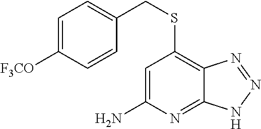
C1([F3CO])=CC=C(CSC2=C3C(=NC(N)=C2)NN=N3)C=C1
